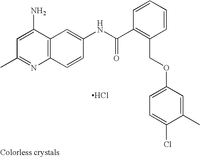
Cl.CC1=NC2=C(C(N)=C1)C=C(NC(C1=C(COC3=CC=C(Cl)C(C)=C3)C=CC=C1)=O)C=C2
